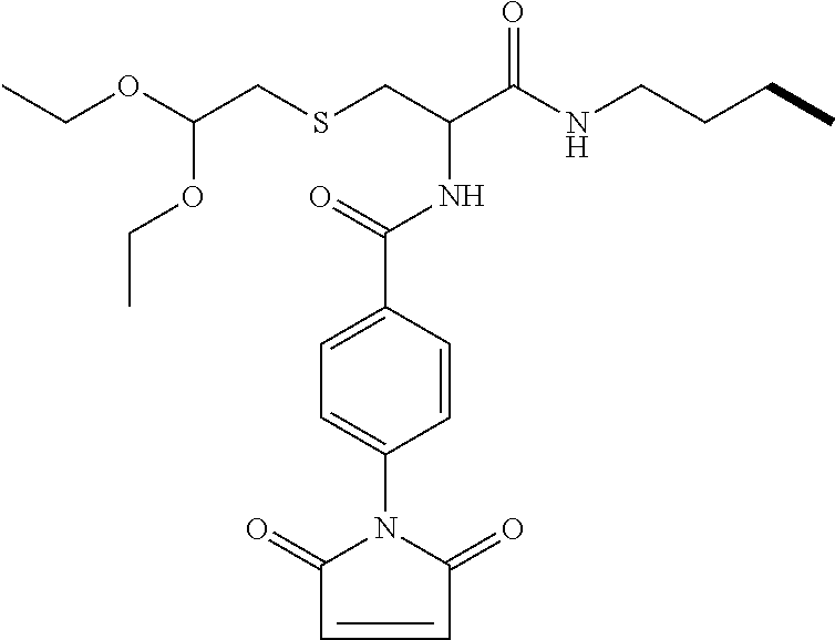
O(C(CSCC(C(NCCCC)=O)NC(=O)C1=CC=C(N2C(=O)C=CC2=O)C=C1)OCC)CC
